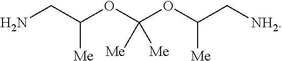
C(N)C(OC([Me])(OC(C[NH2])[Me])[Me])[Me]
